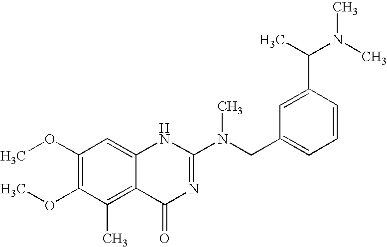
C1(OC)=C(OC)C(C)=C2C(=C1)NC(N(CC1=CC=CC(C(N(C)C)C)=C1)C)=NC2=O
